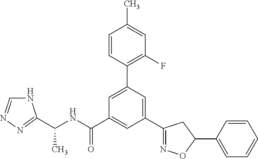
C(NC(C1=CC(C2=NOC(C3=CC=CC=C3)C2)=CC(C2=C(F)C=C(C)C=C2)=C1)=O)(C)C1=NN=CN1
